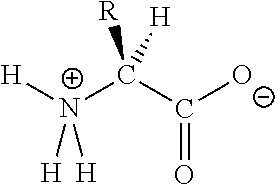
[H][N+](C(C([O-])=O)([R])[H])([H])[H]
